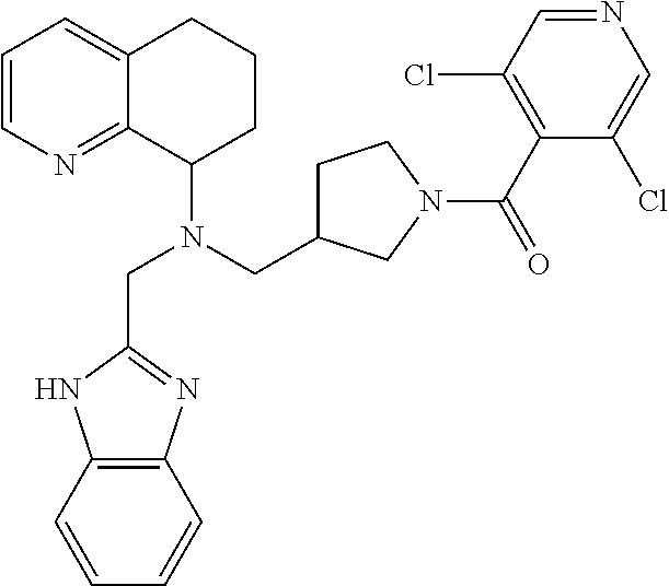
C1=CN=C2C(=C1)CCCC2N(CC1CCN(C(C2=C(Cl)C=NC=C2Cl)=O)C1)CC1=NC2=C(N1)C=CC=C2
